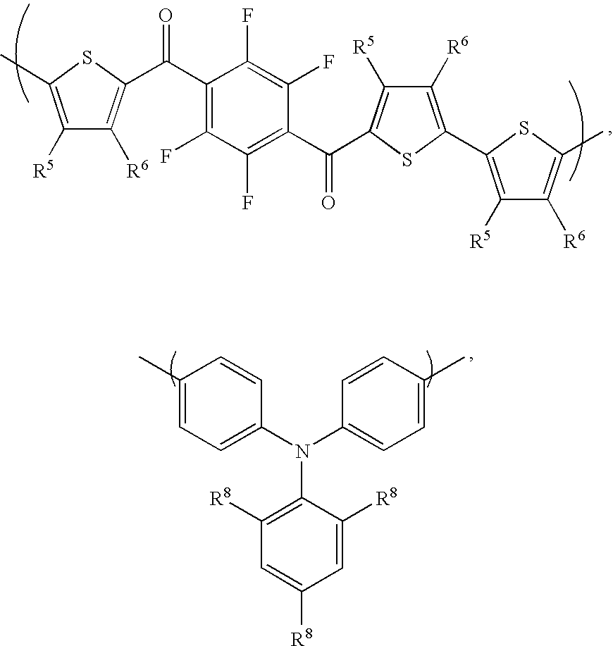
C1([R5])=C(C)SC(C(=O)C2=C(F)C(F)=C(C(=O)C3=C([R5])C([R6])=C(C4=C([R5])C([R6])=C(C)S4)S3)C(F)=C2F)=C1[R6].C1(C)=CC=C(N(C2=C([R8])C=C([R8])C=C2[R8])C2=CC=C(C)C=C2)C=C1
